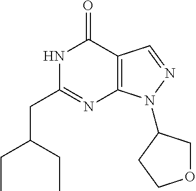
N1C(CC(CC)CC)=NC2=C(C1=O)C=NN2C1COCC1
